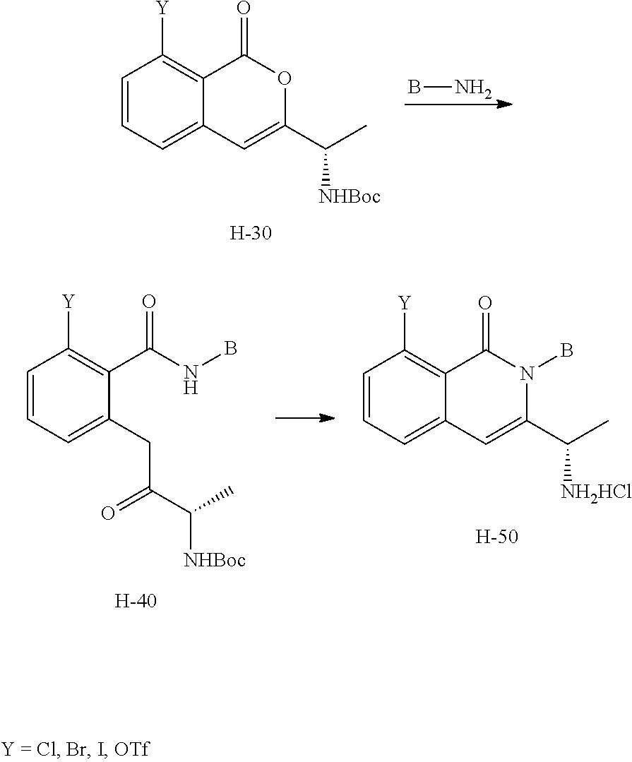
C1=CC=C2C(=C1[Y])C(=O)OC(C(C)[NHBoc])=C2.[H].BN.C1=CC=C(CC(=O)C([NHBoc])C)C(C(NB)=O)=C1[Y].[H].C1=CC=C2C(=C1[Y])C(=O)N(B)C(C(C)[NH2HCl])=C2.[H]
